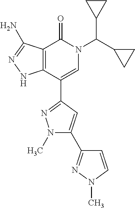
C12=C(C(C3=NN(C)C(C4=NN(C)C=C4)=C3)=CN(C(C3CC3)C3CC3)C1=O)NN=C2N
